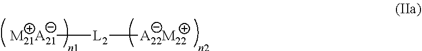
[M21A21][L2][A22M22]
